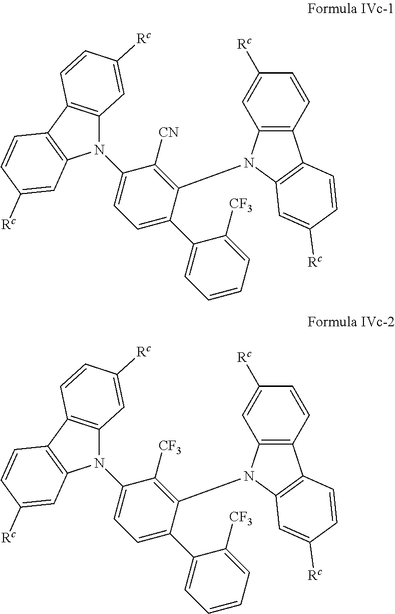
C12=C(C3=C(C=C([Rc])C=C3)N1C1=CC=C(C3=CC=CC=C3[CF3])C(N3C4=C(C=CC([Rc])=C4)C4=C3C=C([Rc])C=C4)=C1[CN])C=CC([Rc])=C2.C12=C(C3=C(C=C([Rc])C=C3)N1C1=CC=C(C3=CC=CC=C3[CF3])C(N3C4=C(C=CC([Rc])=C4)C4=C3C=C([Rc])C=C4)=C1[CF3])C=CC([Rc])=C2
